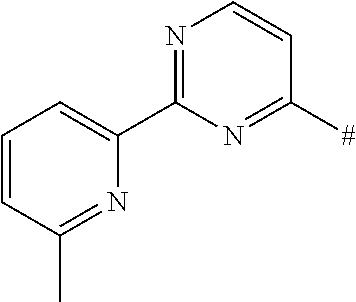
N1=C(C2=CC=CC(C)=N2)N=C([#])C=C1
